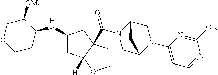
N(C1CCOCC1[OMe])C1CC2([H])C(C(N3CC4N(C5=CC=NC([CF3])=N5)CC3C4)=O)(C1)CCO2
